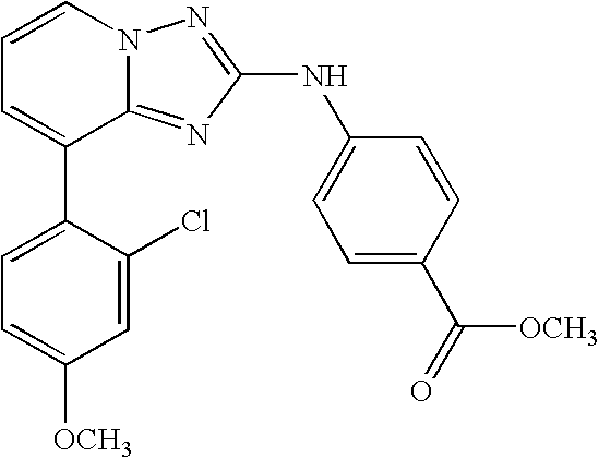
C1=CN2C(=NC(NC3=CC=C(C(=O)[OCH3])C=C3)=N2)C(C2=CC=C([OCH3])C=C2Cl)=C1
